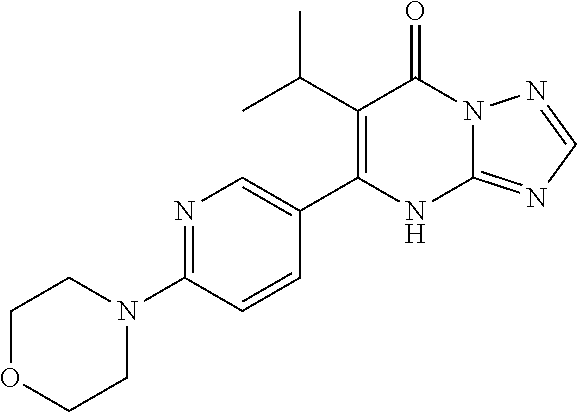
C1(C(C)C)=C(C2=CN=C(N3CCOCC3)C=C2)NC2=NC=NN2C1=O
